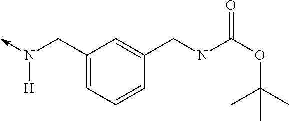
C1(CN(->C)[H])=CC=CC(CNC(OC(C)(C)C)=O)=C1
